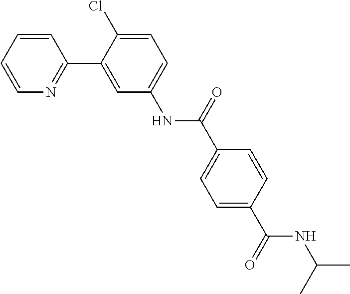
C1=CC=CN=C1C1=CC(NC(C2=CC=C(C(=O)NC(C)C)C=C2)=O)=CC=C1Cl
